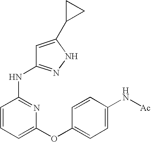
N(C1=NC(OC2=CC=C(N[Ac])C=C2)=CC=C1)C1=NNC(C2CC2)=C1
